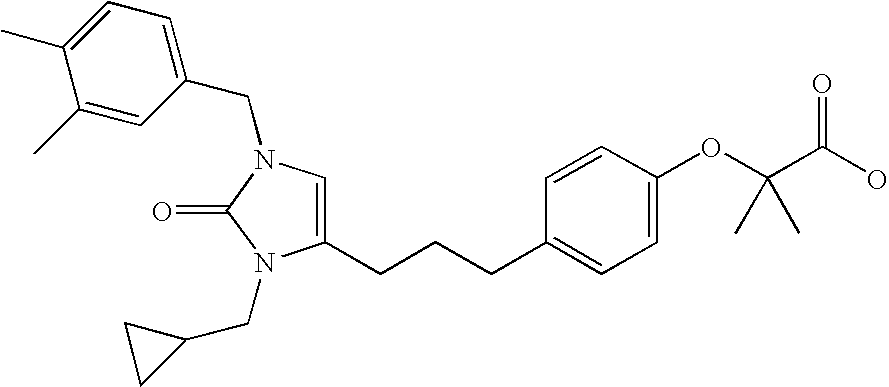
C1(CN2C(=O)N(CC3CC3)C(CCCC3=CC=C(OC(C(O)=O)(C)C)C=C3)=C2)=CC=C(C)C(C)=C1
